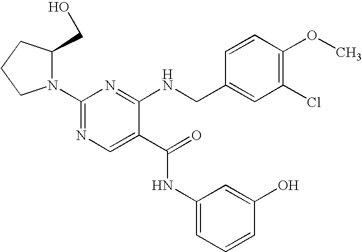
N1(C2=NC=C(C(=O)NC3=CC=CC(O)=C3)C(NCC3=CC(Cl)=C(OC)C=C3)=N2)C(CO)CCC1
